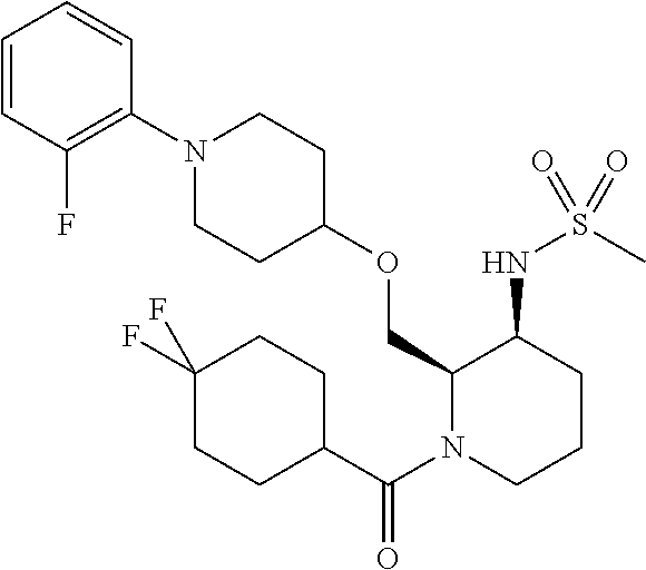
C1=CC(F)=C(N2CCC(OCC3N(C(C4CCC(F)(F)CC4)=O)CCCC3NS(=O)(C)=O)CC2)C=C1
